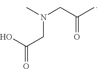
OC(CN(CC(C)=O)C)=O
